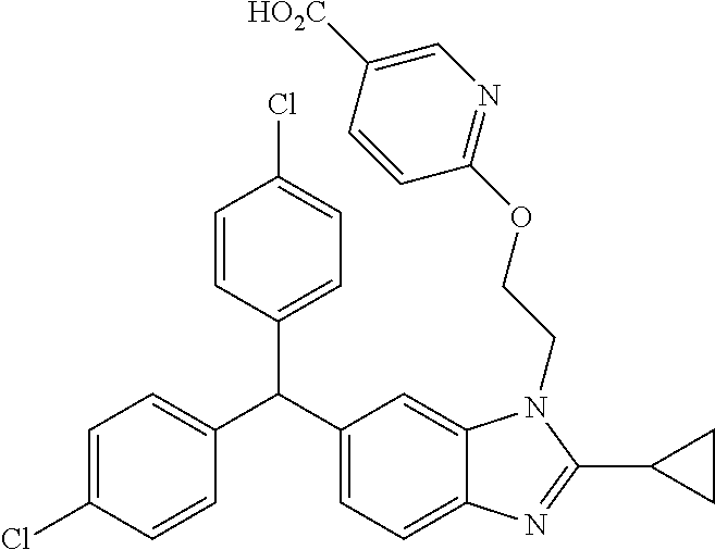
C1=C(Cl)C=CC(C(C2=CC=C3C(=C2)N(CCOC2=NC=C([HO2C])C=C2)C(C2CC2)=N3)C2=CC=C(Cl)C=C2)=C1
